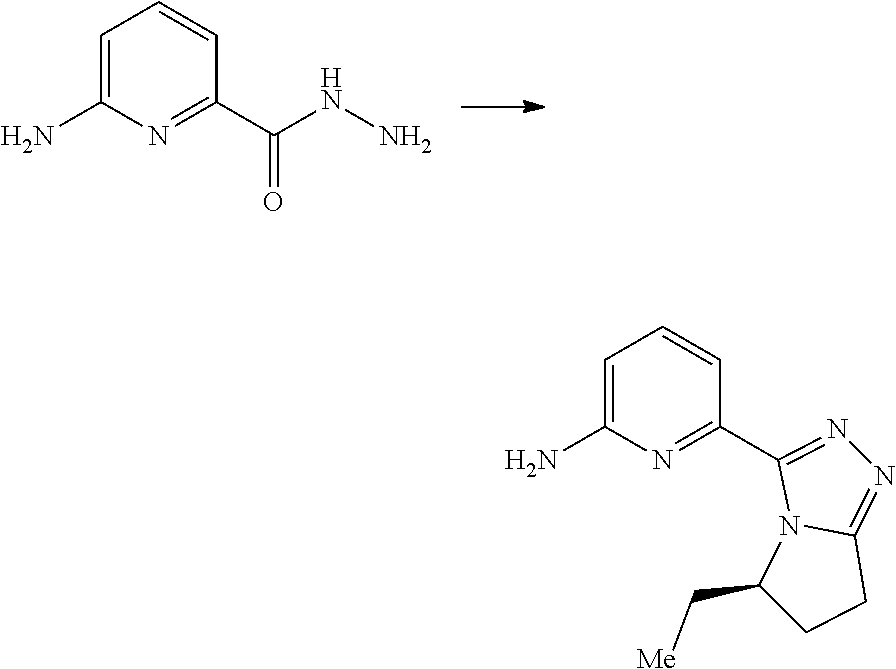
C1(N)=CC=CC(C(NN)=O)=N1.C1(C2=NN=C3CCC(C[Me])N32)=NC(N)=CC=C1
